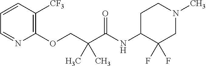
C1=CC([CF3])=C(OCC(C(NC2CCN(C)CC2(F)F)=O)(C)C)N=C1
